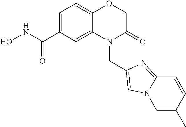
C1C(=O)N(CC2=CN3C(=N2)C=CC(C)=C3)C2=CC(C(NO)=O)=CC=C2O1
